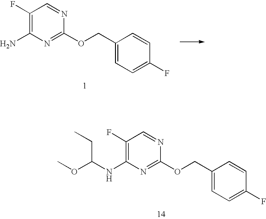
C1(F)=C(N)N=C(OCC2=CC=C(F)C=C2)N=C1.C1(F)=C(NC(OC)CC)N=C(OCC2=CC=C(F)C=C2)N=C1
